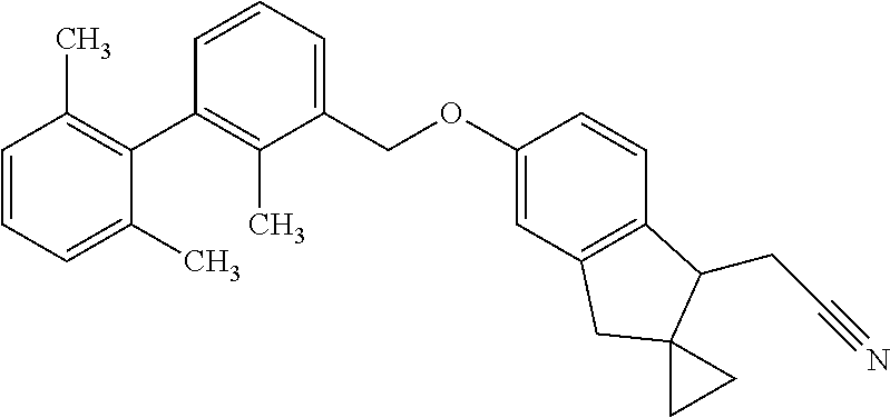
C1(COC2=CC3=C(C=C2)C(CC#N)C2(C3)CC2)=CC=CC(C2=C(C)C=CC=C2C)=C1C
